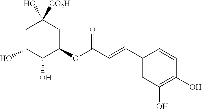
C1C(O)C(O)C(OC(C=CC2=CC(O)=C(O)C=C2)=O)CC1([CO2H])O
